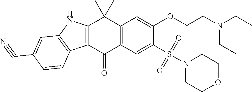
C1=C(OCCN(CC)CC)C(S(=O)(=O)N2CCOCC2)=CC2=C1C(C)(C)C1=C(C3=C(N1)C=C(C#N)C=C3)C2=O
